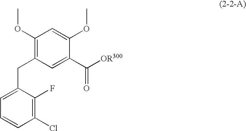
C1(OC)=C(CC2=CC=CC(Cl)=C2F)C=C(C([OR300])=O)C(OC)=C1
